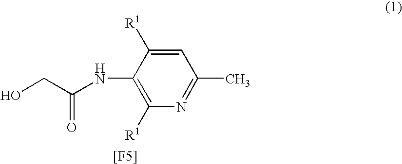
OCC(NC1=C([R1])N=C(C)C=C1[R1])=O.[[F5]]
